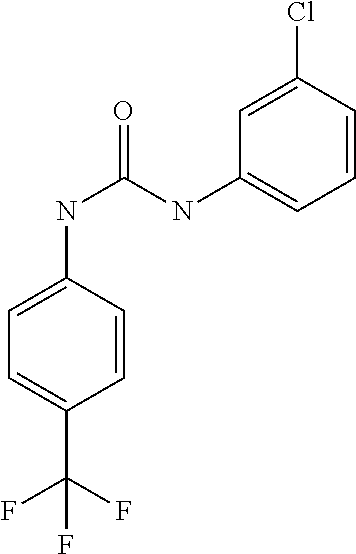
C1=C(Cl)C=CC=C1NC(NC1=CC=C(C(F)(F)F)C=C1)=O
